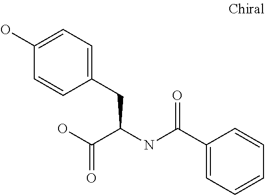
C1(C(NC(C(O)=O)CC2=CC=C(O)C=C2)=O)=CC=CC=C1
